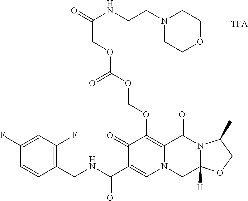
C1(F)=CC(F)=C(CNC(C2=CN3C(=C(OCOC(OCC(NCCN4CCOCC4)=O)=O)C2=O)C(=O)N2C([H])(C3)OCC2C)=O)C=C1.[TFA]
